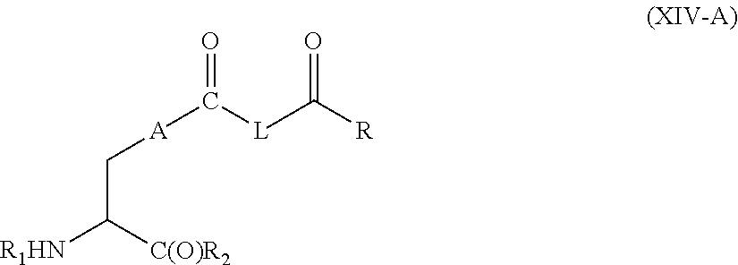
O=C([R])[L]C([A]CC([R1HN])[C(O)R2])=O
